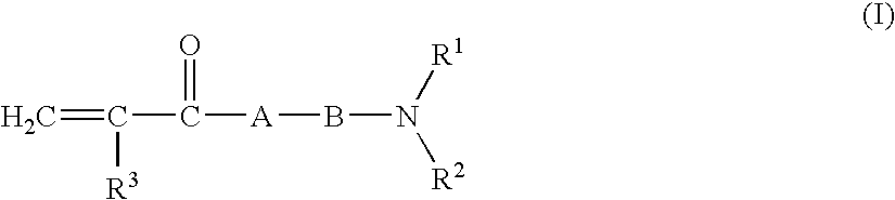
C=C(C([A]BN([R2])[R1])=O)[R3]
